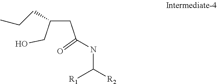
C(C(CO)CCC)C(=O)NC([R1])[R2]
